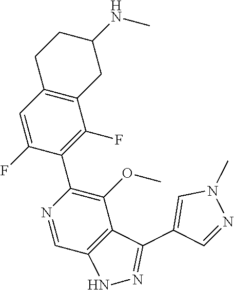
C12=C(C=C(F)C(C3=C(OC)C4=C(C=N3)NN=C4C3=CN(C)N=C3)=C1F)CCC(NC)C2
